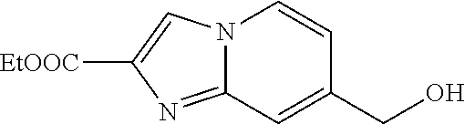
C12=NC([EtOOC])=CN1C=CC(CO)=C2
